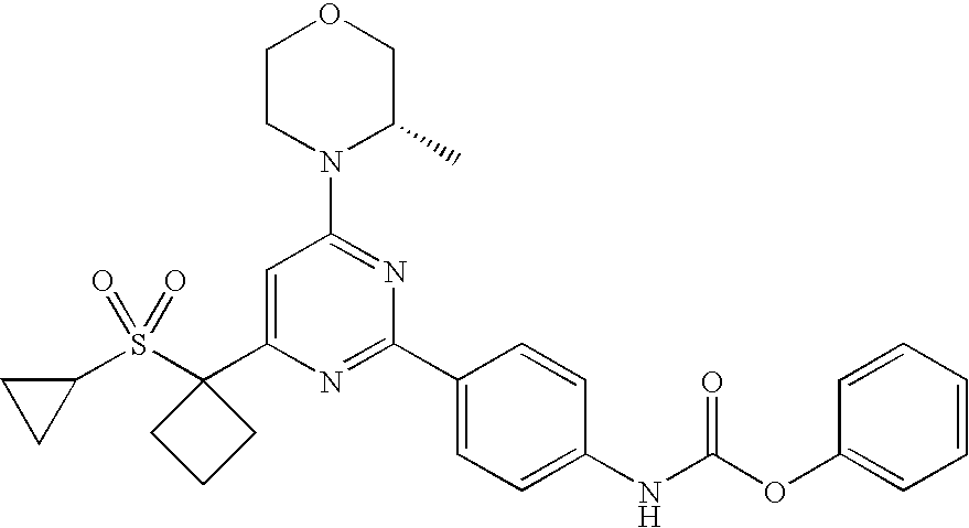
C1(S(=O)(=O)C2(C3=CC(N4C(C)COCC4)=NC(C4=CC=C(NC(OC5=CC=CC=C5)=O)C=C4)=N3)CCC2)CC1
